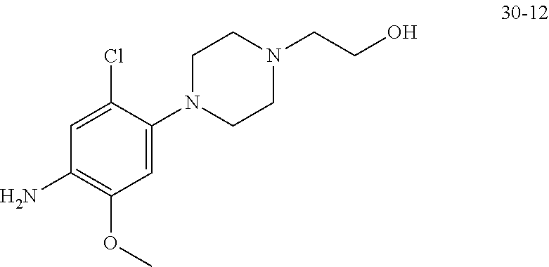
C1=C(N2CCN(CCO)CC2)C(Cl)=CC(N)=C1OC
